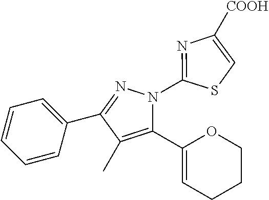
C1=CC=C(C2=NN(C3=NC([COOH])=CS3)C(C3=CCCCO3)=C2C)C=C1
